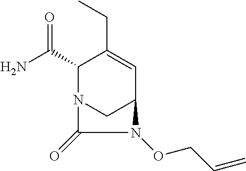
N12CC(C=C(CC)C1C(N)=O)N(OCC=C)C2=O
